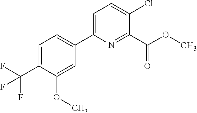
COC1=CC(C2=CC=C(Cl)C(C(OC)=O)=N2)=CC=C1C(F)(F)F
